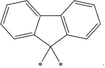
C12=C(C(C)(C)C3=CC=CC=C13)C=CC=C2
